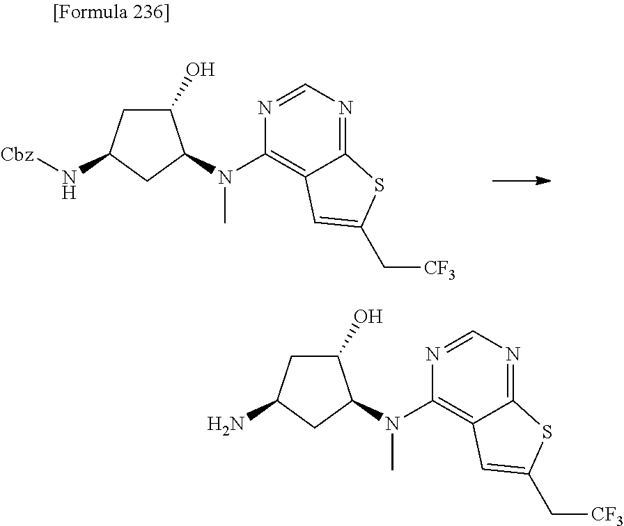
C1(O)CC(N[Cbz])CC1N(C1=C2C(=NC=N1)SC(C[CF3])=C2)C.C1(O)CC(N)CC1N(C1=C2C(=NC=N1)SC(C[CF3])=C2)C
